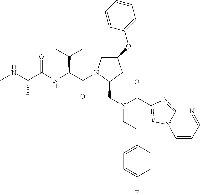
C(C(NC(C(NC)C)=O)C(C)(C)C)(=O)N1CC(OC2=CC=CC=C2)CC1CN(CCC1=CC=C(F)C=C1)C(=O)C1=CN2C=CC=NC2=N1
